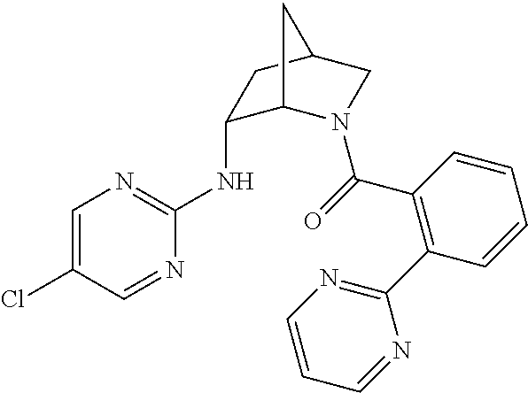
C1=C(Cl)C=NC(NC2C3N(C(=O)C4=C(C5=NC=CC=N5)C=CC=C4)CC(C2)C3)=N1
